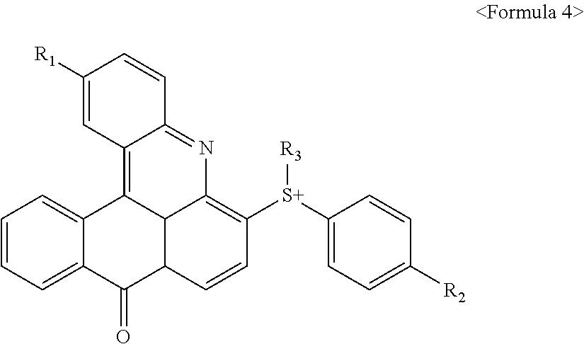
C1=CC=C2C(=C1)C1=C3C(=NC4=C([S+](C5=CC=C([R2])C=C5)[R3])C=CC(C2=O)C14)C=CC([R1])=C3
